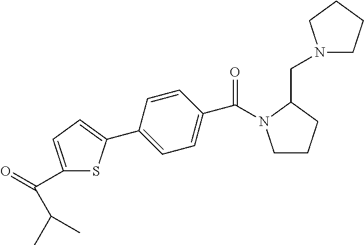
C1CCC(CN2CCCC2)N1C(=O)C1=CC=C(C2=CC=C(C(=O)C(C)C)S2)C=C1
